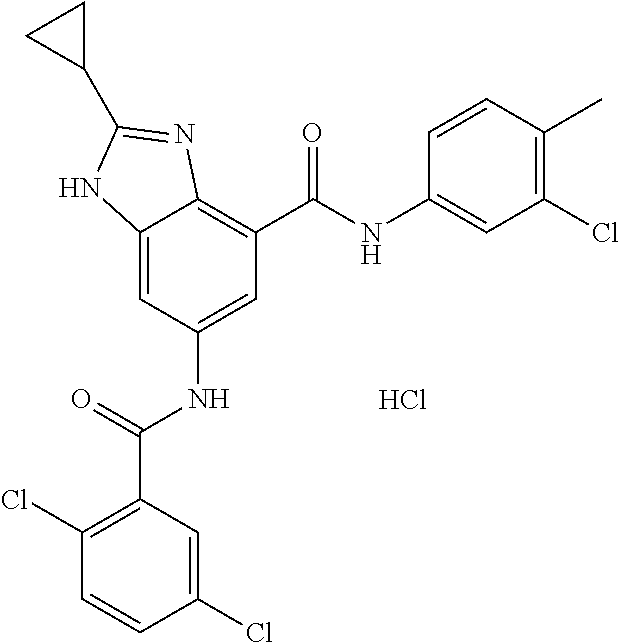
C12=CC(NC(C3=C(Cl)C=CC(Cl)=C3)=O)=CC(C(NC3=CC(Cl)=C(C)C=C3)=O)=C1N=C(C1CC1)N2.Cl
